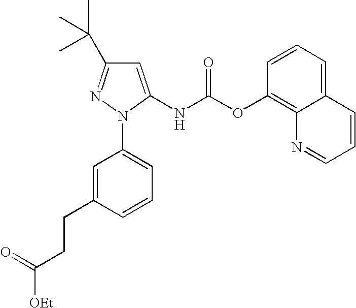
C1=C(NC(OC2=C3C(=CC=C2)C=CC=N3)=O)N(C2=CC=CC(CCC([OEt])=O)=C2)N=C1C(C)(C)C
